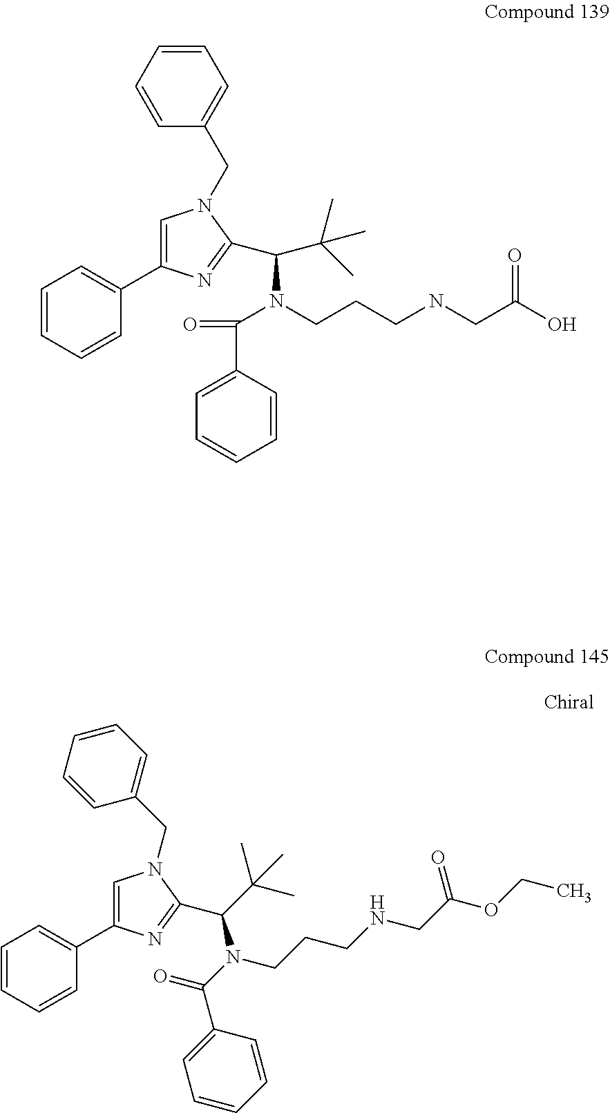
C1=CC=CC(C2=CN(CC3=CC=CC=C3)C(C(N(C(C3=CC=CC=C3)=O)CCCNCC(OCC)=O)C(C)(C)C)=N2)=C1.C1=CC(CN2C=C(C3=CC=CC=C3)N=C2C(C(C)(C)C)N(C(C2=CC=CC=C2)=O)CCCNCC(O)=O)=CC=C1
